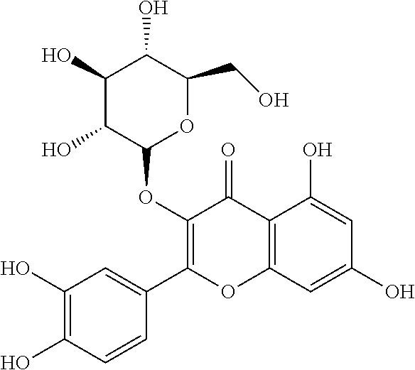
C1(O)C(O)C(OC2=C(C3=CC(O)=C(O)C=C3)OC3=C(C2=O)C(O)=CC(O)=C3)OC(CO)C1O
